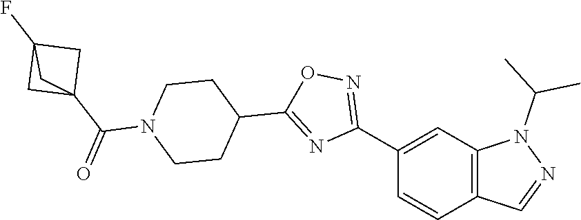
C1(C2=NOC(C3CCN(C(C45CC(F)(C4)C5)=O)CC3)=N2)=CC2=C(C=C1)C=NN2C(C)C
